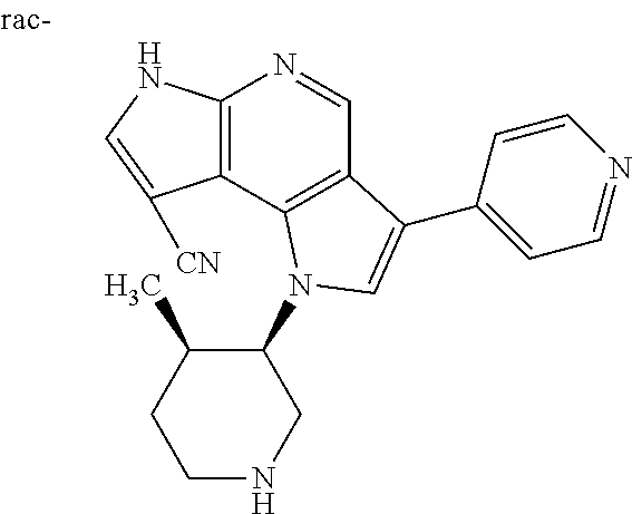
C12=C(C3=C(C=N1)C(C1=CC=NC=C1)=CN3C1C(C)CCNC1)C([CN])=CN2
